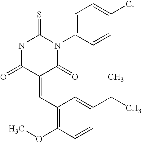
N1C(=O)C(=CC2=C(OC)C=CC(C(C)C)=C2)C(=O)N(C2=CC=C(Cl)C=C2)C1=S
